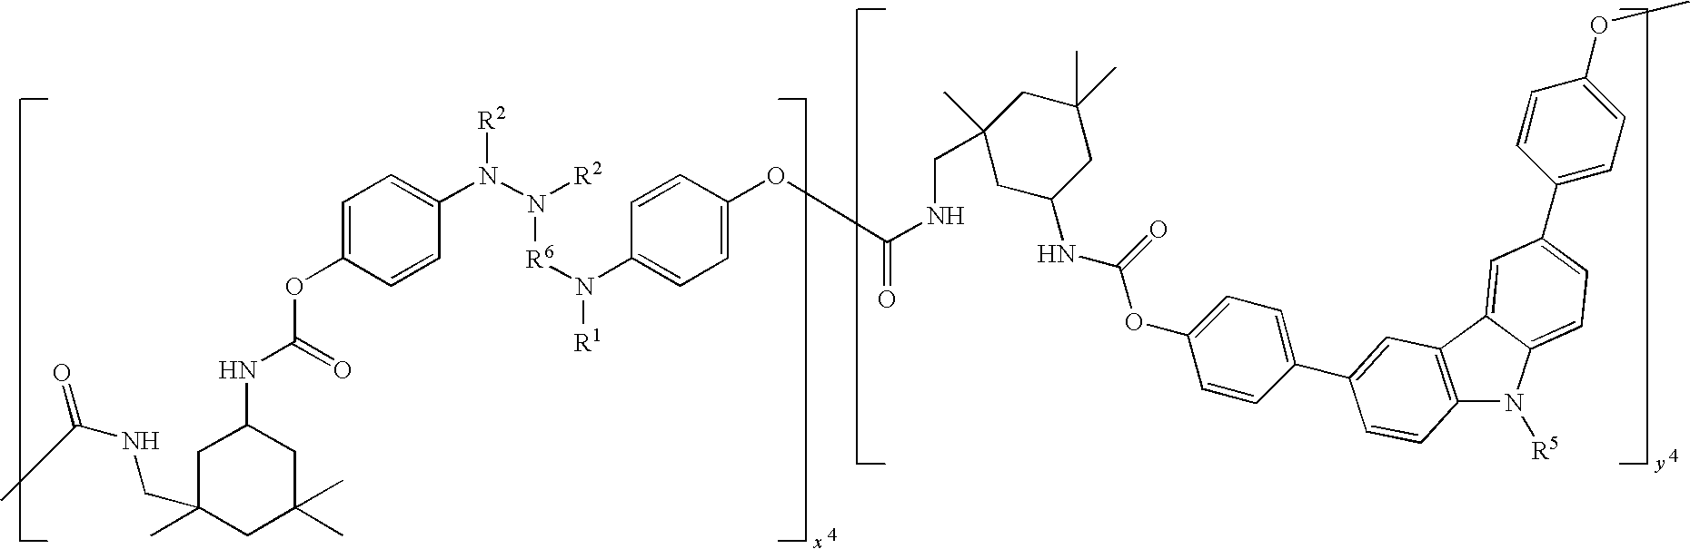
C1C(CNC(=O)C)(C)CC(C)(C)CC1NC(=O)OC1=CC=C(N(N([R2])[R6]N([R1])C2=CC=C(OC(NCC3(C)CC(NC(=O)OC4=CC=C(C5=CC6=C(N([R5])C7=CC=C(C8=CC=C(OC)C=C8)C=C76)C=C5)C=C4)CC(C)(C)C3)=O)C=C2)[R2])C=C1
